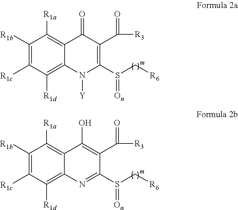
C1([R1b])=C([R1c])C([R1d])=C2C(=C1[R1a])C(=O)C(C([R3])=O)=C(S(C[R6])=[On])N2[Y].C1([R1b])=C([R1c])C([R1d])=C2C(=C1[R1a])C(O)=C(C([R3])=O)C(S(C[R6])=[On])=N2
